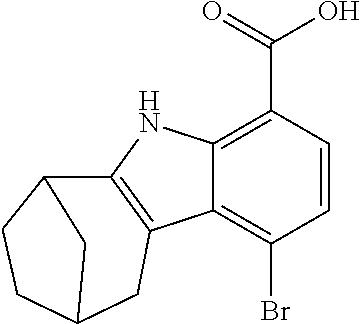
C12=C(C(=O)O)C=CC(Br)=C1C1=C(N2)C2CCC(C1)C2
